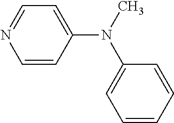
C1=CC(N(C)C2=CC=CC=C2)=CC=N1
